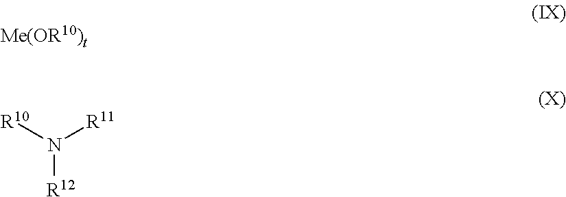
[Me(OR10)t].N([R12])([R10])[R11]
